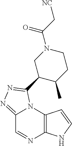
C12=NN=C(C3C(C)CCN(C(C[NC])=O)C3)N1C1=C(N=C2)NC=C1
